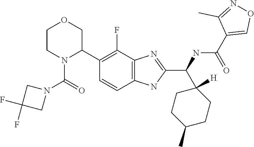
C1(C(C2([H])CCC(C)CC2)NC(C2=CON=C2C)=O)=NC2=C(C=CC(C3N(C(=O)N4CC(F)(F)C4)CCOC3)=C2F)N1
